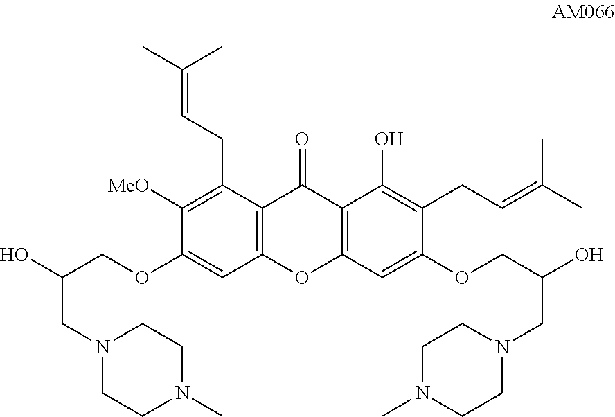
C1([MeO])=C(CC=C(C)C)C2=C(OC3=C(C2=O)C(O)=C(CC=C(C)C)C(OCC(O)CN2CCN(C)CC2)=C3)C=C1OCC(O)CN1CCN(C)CC1
